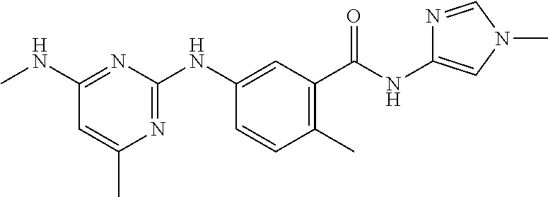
C1=CC(C)=C(C(NC2=CN(C)C=N2)=O)C=C1NC1=NC(C)=CC(NC)=N1
